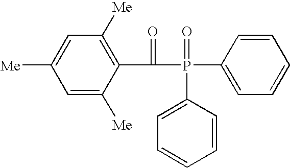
C1=C([Me])C(C(=O)P(=O)(C2=CC=CC=C2)C2=CC=CC=C2)=C([Me])C=C1[Me]
